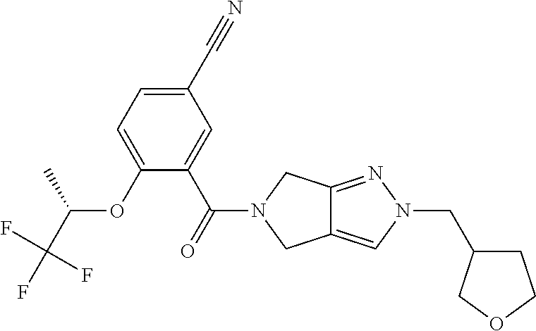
O(C1=CC=C(C#N)C=C1C(=O)N1CC2=CN(CC3CCOC3)N=C2C1)C(C(F)(F)F)C
